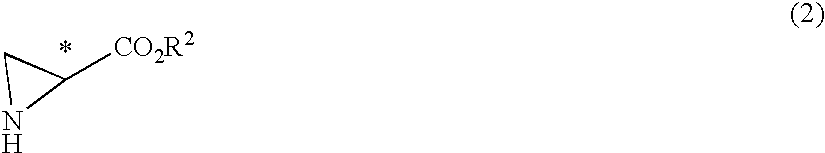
C1NC1[CO2R2]
